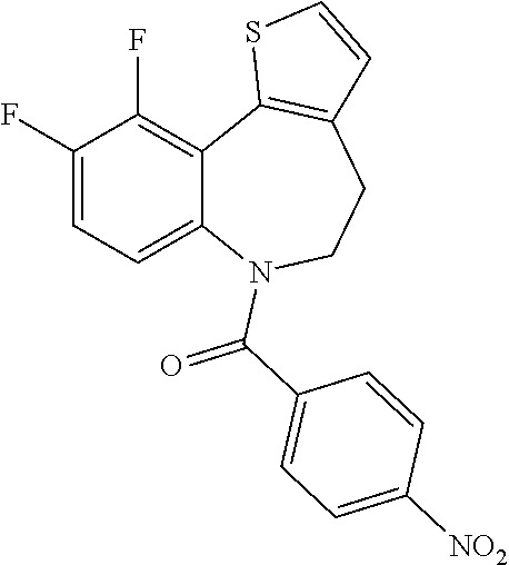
C1(F)=CC=C2C(=C1F)C1=C(CCN2C(C2=CC=C([NO2])C=C2)=O)C=CS1
